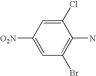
C1(Cl)=CC([O2N])=CC(Br)=C1N
